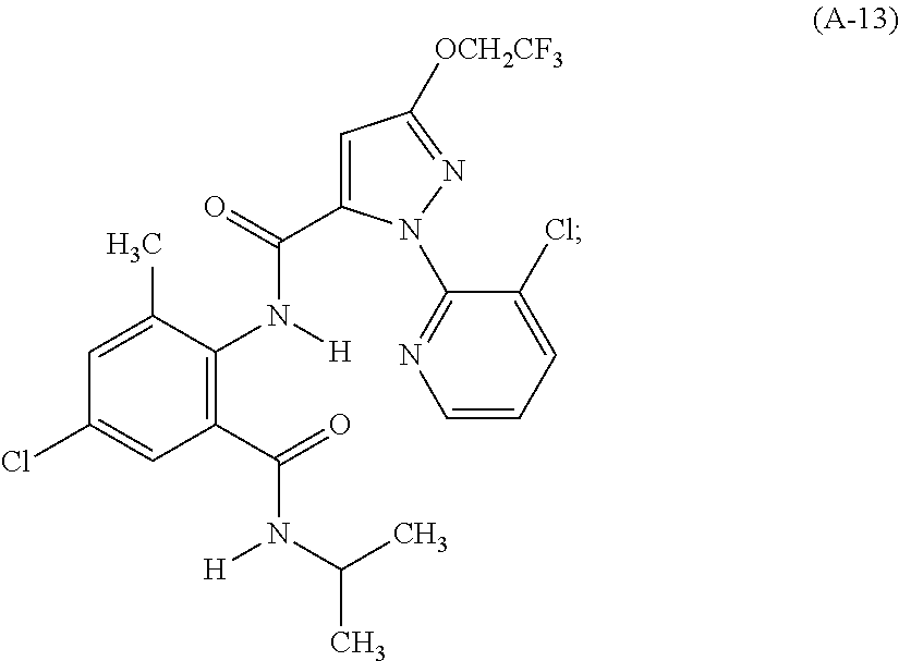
C1(C(=O)N(C(C)C)[H])=C(N([H])C(=O)C2=CC([OCH2CF3])=NN2C2=NC=CC=C2Cl)C(C)=CC(Cl)=C1
